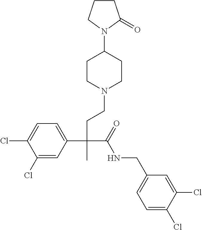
C1(Cl)=CC(C(CCN2CCC(N3CCCC3=O)CC2)(C(=O)NCC2=CC=C(Cl)C(Cl)=C2)C)=CC=C1Cl
